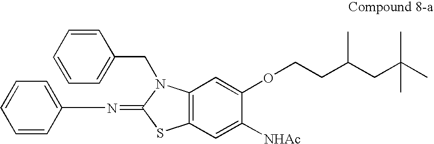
C12=C(C=C([NHAc])C(OCCC(CC(C)(C)C)C)=C1)SC(=NC1=CC=CC=C1)N2CC1=CC=CC=C1
